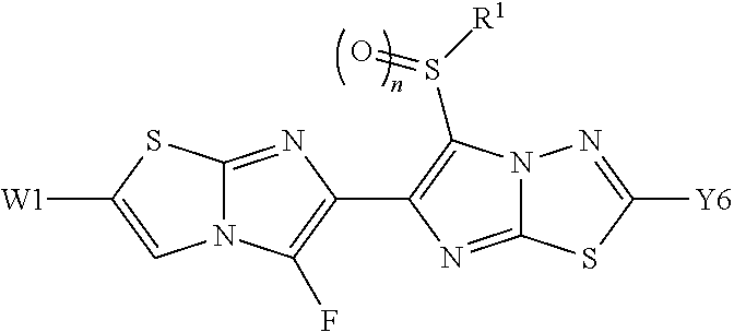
N12C(=NC(C3=C(S([R1])=O)N4C(=N3)SC([Y6])=N4)=C1F)SC([W1])=C2
